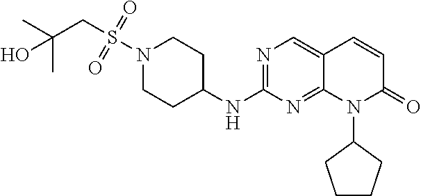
N1(S(CC(C)(C)O)(=O)=O)CCC(NC2=NC=C3C(=N2)N(C2CCCC2)C(=O)C=C3)CC1
